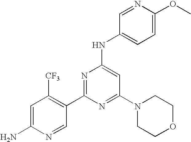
C1=NC(OC)=CC=C1NC1=CC(N2CCOCC2)=NC(C2=C([CF3])C=C(N)N=C2)=N1
